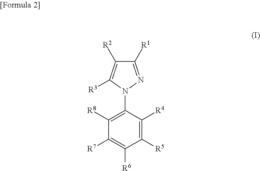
C1(N2N=C([R1])C([R2])=C2[R3])=C([R8])C([R7])=C([R6])C([R5])=C1[R4]
